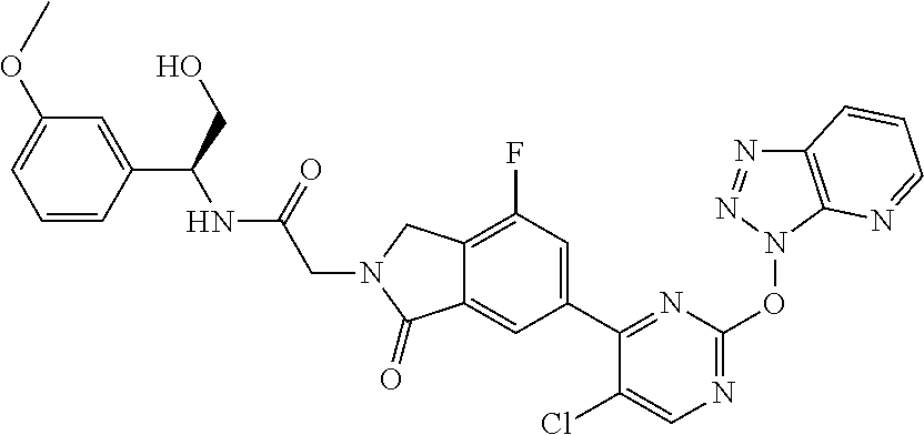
N(C(=O)CN1C(=O)C2=CC(C3=NC(ON4C5=C(N=N4)C=CC=N5)=NC=C3Cl)=CC(F)=C2C1)C(CO)C1=CC(OC)=CC=C1
